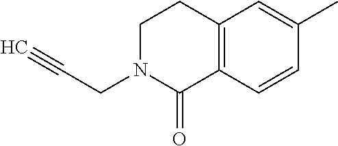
C1N(CC#C)C(=O)C2=C(C1)C=C(C)C=C2
